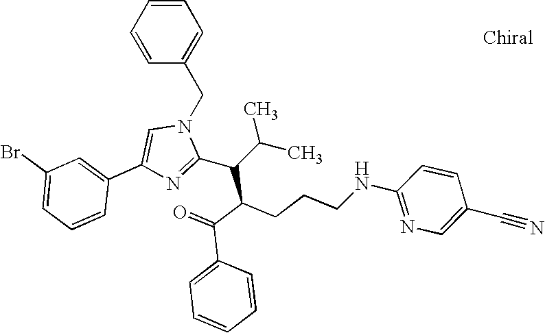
C1=CC=CC(CN2C=C(C3=CC(Br)=CC=C3)N=C2C(C(C(=O)C2=CC=CC=C2)CCCNC2=NC=C(C#N)C=C2)C(C)C)=C1
